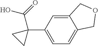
C12=CC(C3(C(O)=O)CC3)=CC=C1COC2
